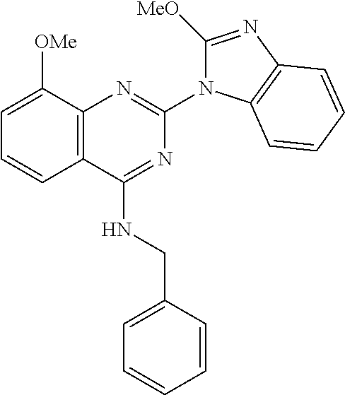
C12=C(C([OMe])=CC=C1)N=C(N1C([MeO])=NC3=C1C=CC=C3)N=C2NCC1=CC=CC=C1
